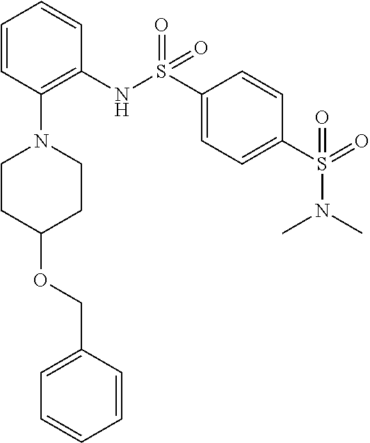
C1=CC(N2CCC(OCC3=CC=CC=C3)CC2)=C(NS(C2=CC=C(S(=O)(N(C)C)=O)C=C2)(=O)=O)C=C1
